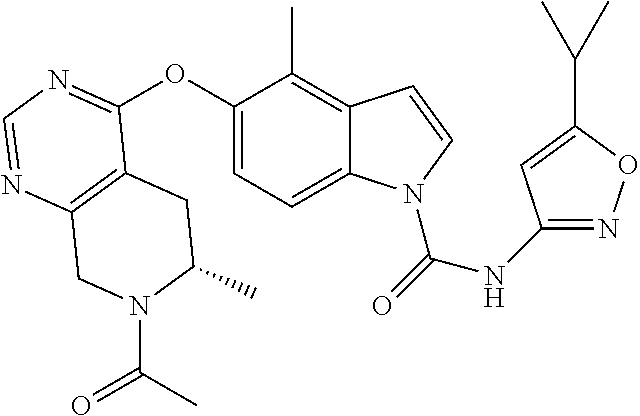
C12=C(N=CN=C1OC1=CC=C3C(=C1C)C=CN3C(=O)NC1=NOC(C(C)C)=C1)CN(C(C)=O)C(C)C2
